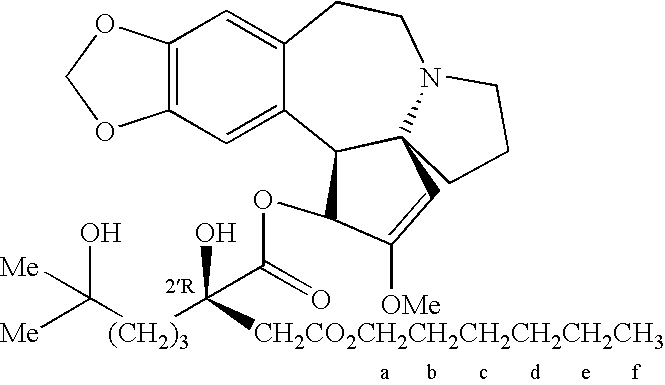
C12=C(C=C3C(=C1)CCN1C4(C3C(OC(=O)C([(CH2)3]C([Me])(O)[Me])(O)[CH2CO2CH2CH2CH2CH2CH2CH3])C([OMe])=C4)CCC1)OCO2
